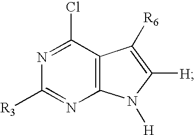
N1=C(Cl)C2=C(N=C1[R3])N([H])C([H])=C2[R6]
